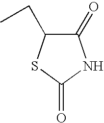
C1(=O)C(CC)SC(=O)N1
